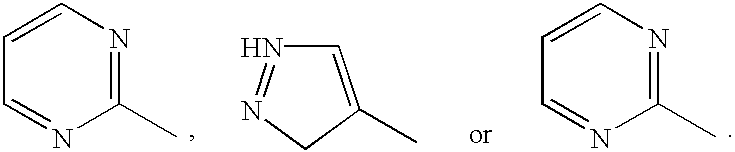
C1=NC(C)=NC=C1.C1C(C)=CN=N1.C1=NC(C)=NC=C1
